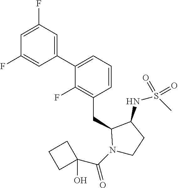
C1(C2=CC=CC(CC3N(C(C4(O)CCC4)=O)CCC3NS(C)(=O)=O)=C2F)=CC(F)=CC(F)=C1
